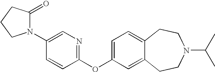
C1(OC2=CC=C3C(=C2)CCN(C(C)C)CC3)=NC=C(N2C(=O)CCC2)C=C1
